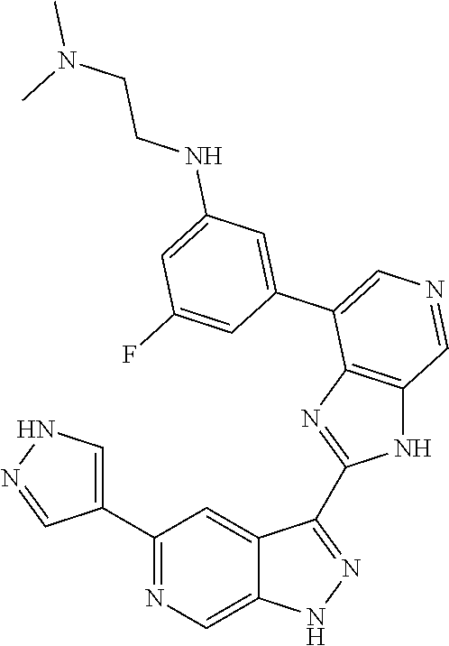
C1(C2=CNN=C2)=NC=C2C(=C1)C(C1=NC3=C(N1)C=NC=C3C1=CC(NCCN(C)C)=CC(F)=C1)=NN2
